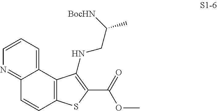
C12=CC=CN=C1C=CC1=C2C(NCC([BocHN])C)=C(C(=O)OC)S1
